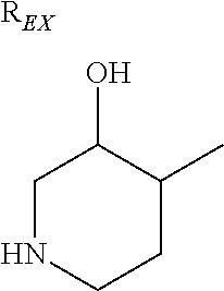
[REX].C1C(C)C(O)CNC1
